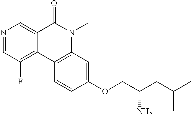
N1=CC(F)=C2C(=C1)C(=O)N(C)C1=C2C=CC(OCC(CC(C)C)N)=C1
